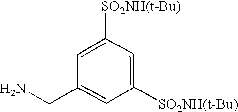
C1([SO2NH(t-Bu)])=CC(CN)=CC([SO2NH(t-Bu)])=C1
